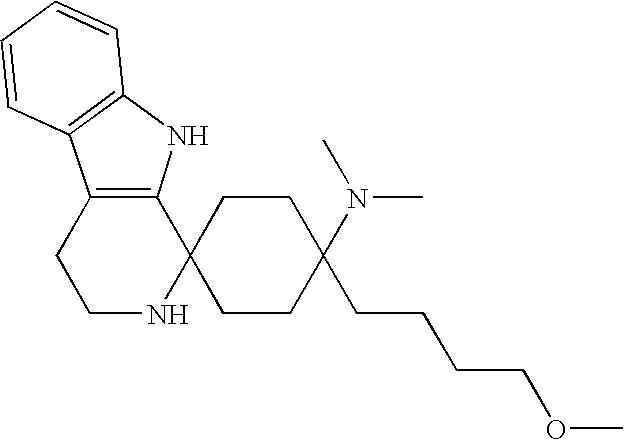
C1NC2(C3=C(C1)C1=C(N3)C=CC=C1)CCC(CCCCOC)(N(C)C)CC2
